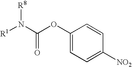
C1(OC(N([R1])[R8])=O)=CC=C([NO2])C=C1
